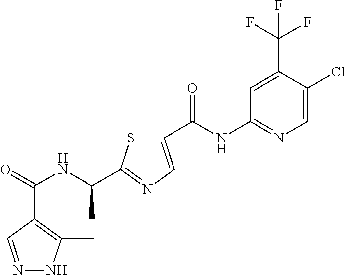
C(=O)(NC(C)C1=NC=C(C(NC2=NC=C(Cl)C(C(F)(F)F)=C2)=O)S1)C1=C(C)NN=C1
